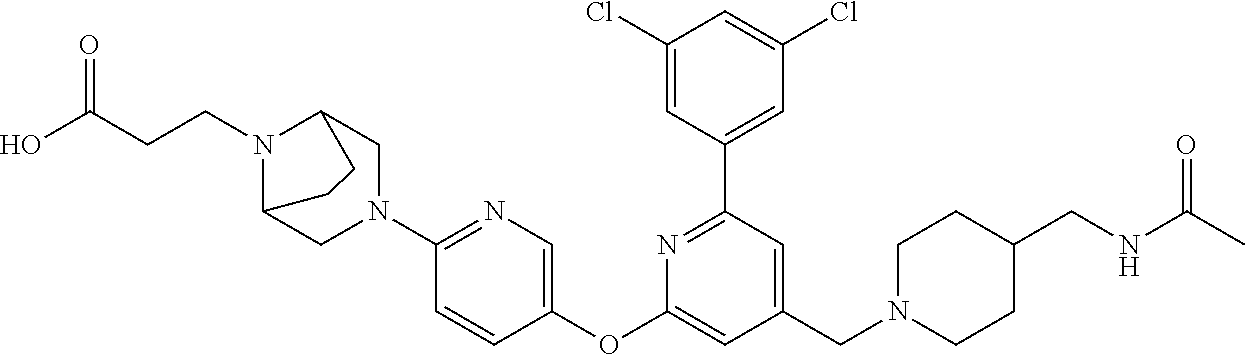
C1(Cl)=CC(C2=NC(OC3=CN=C(N4CC5N(CCC(O)=O)C(CC5)C4)C=C3)=CC(CN3CCC(CNC(C)=O)CC3)=C2)=CC(Cl)=C1
